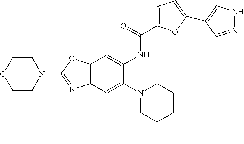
C12=C(C=C(N3CC(F)CCC3)C(NC(C3=CC=C(C4=CNN=C4)O3)=O)=C1)N=C(N1CCOCC1)O2
